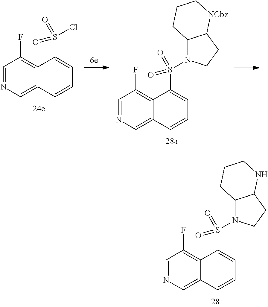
C1=NC=C2C(=C1F)C(S(Cl)(=O)=O)=CC=C2.C1=NC=C2C(=C1F)C(S(=O)(=O)N1C3C(CC1)[NCbz]CCC3)=CC=C2.C1=NC=C2C(=C1F)C(S(=O)(=O)N1C3C(CC1)NCCC3)=CC=C2
